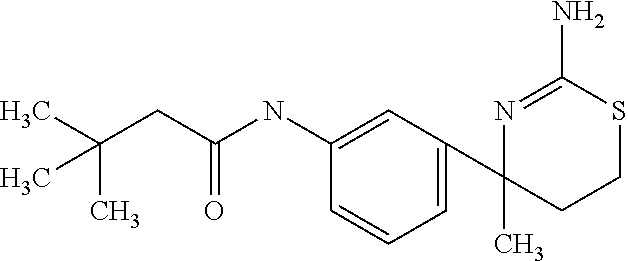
N1=C(N)SCCC1(C1=CC=CC(NC(CC(C)(C)C)=O)=C1)C
